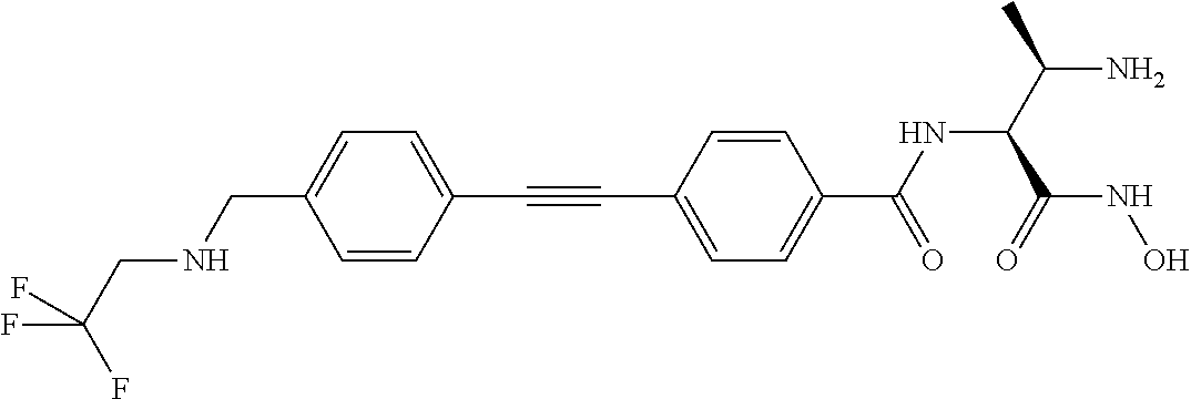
C1=CC(C#CC2=CC=C(C(=O)NC(C(=O)NO)C(N)C)C=C2)=CC=C1CNCC(F)(F)F
